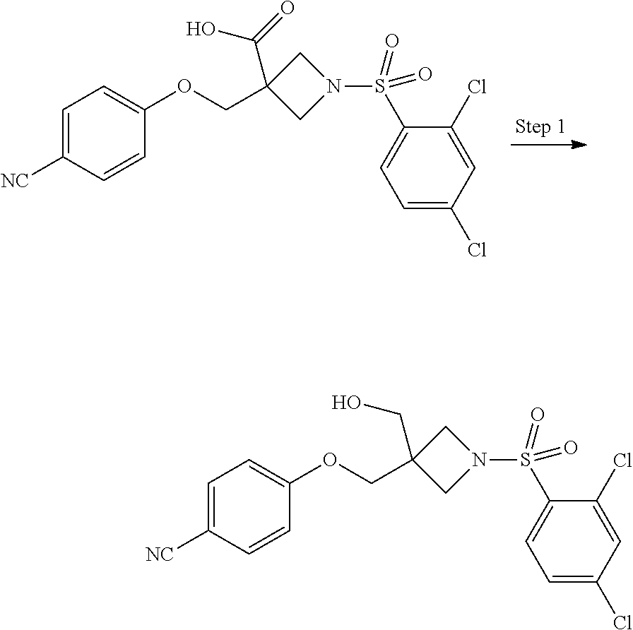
C1=C([NC])C=CC(OCC2(C(=O)O)CN(S(C3=CC=C(Cl)C=C3Cl)(=O)=O)C2)=C1.C1=C([NC])C=CC(OCC2(CO)CN(S(C3=CC=C(Cl)C=C3Cl)(=O)=O)C2)=C1
